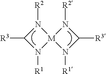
N1([R2])C([R3])N([R1])[M]12N([R1])C([R3])N2[R2]
